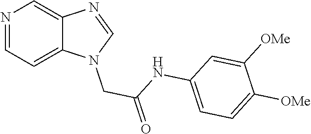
N1=CC=C2C(=C1)N=CN2CC(=O)NC1=CC=C([OMe])C([OMe])=C1
